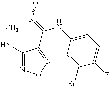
C1=C(NC(=NO)C2=NON=C2NC)C=C(Br)C(F)=C1
